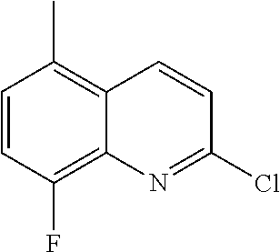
C1=CC(F)=C2C(=C1C)C=CC(Cl)=N2
